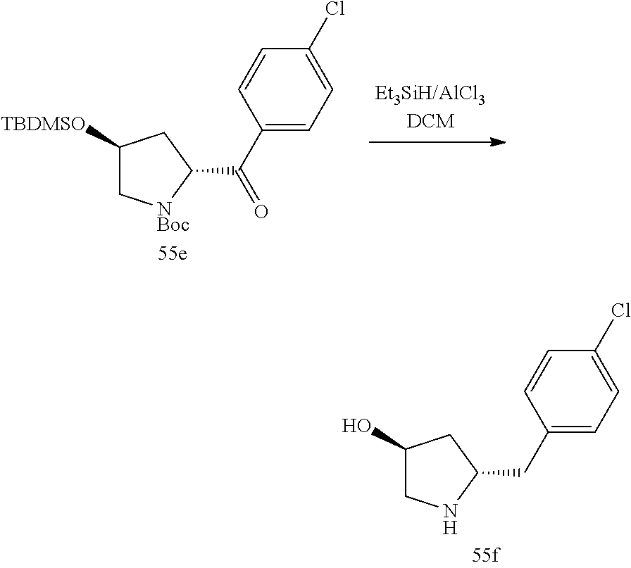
C1(O)CNC(CC2=CC=C(Cl)C=C2)C1.C1([TBDMSO])C[NBoc]C(C(C2=CC=C(Cl)C=C2)=O)C1
